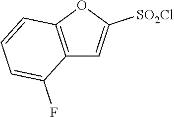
C12=C(OC([SO2Cl])=C1)C=CC=C2F
